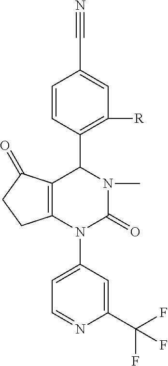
C1(C(F)(F)F)=CC(N2C(=O)N(C)C(C3=C([R])C=C(C#N)C=C3)C3=C2CCC3=O)=CC=N1
